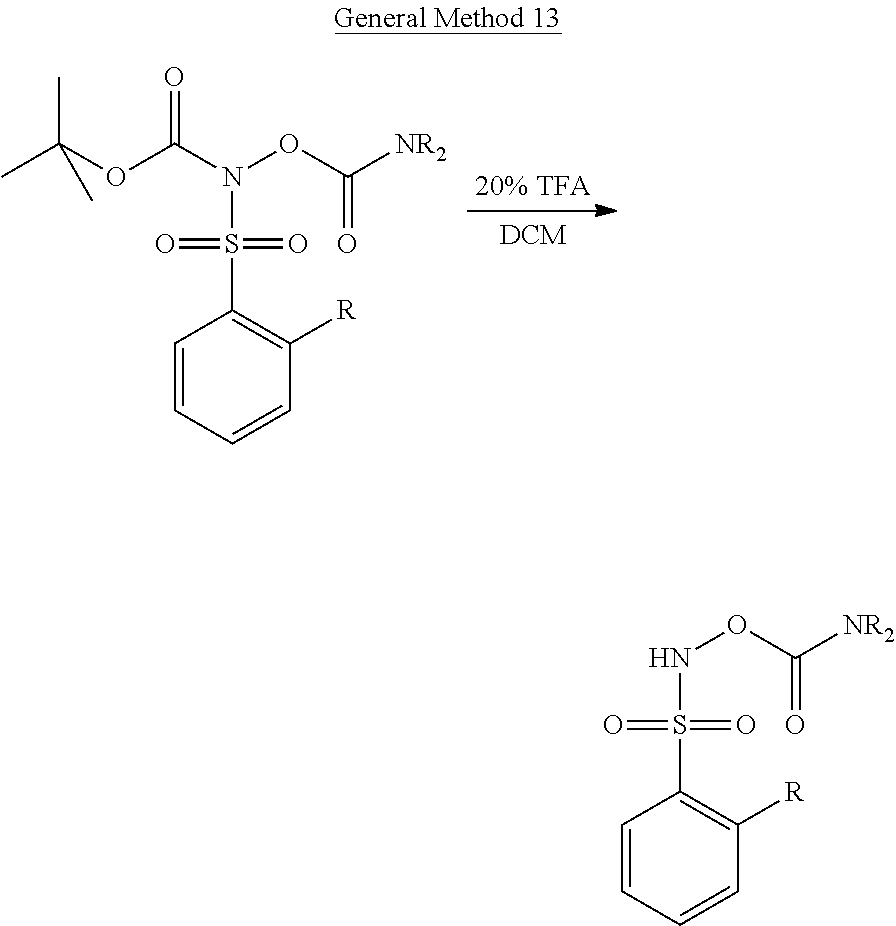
O(C(=O)N(OC([NR2])=O)S(C1=C([R])C=CC=C1)(=O)=O)C(C)(C)C.N(OC([NR2])=O)S(C1=C([R])C=CC=C1)(=O)=O
